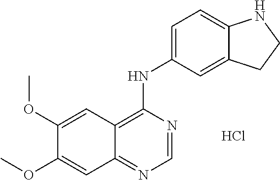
C12=C(NC3=CC=C4C(=C3)CCN4)N=CN=C1C=C(OC)C(OC)=C2.Cl
